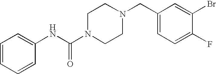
C1=CC=CC(NC(N2CCN(CC3=CC=C(F)C(Br)=C3)CC2)=O)=C1
